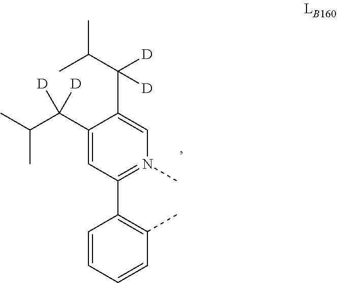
C1(C(C(C)C)([D])[D])=CC(C2=C(C)C=CC=C2)=N(C)C=C1C(C(C)C)([D])[D]
